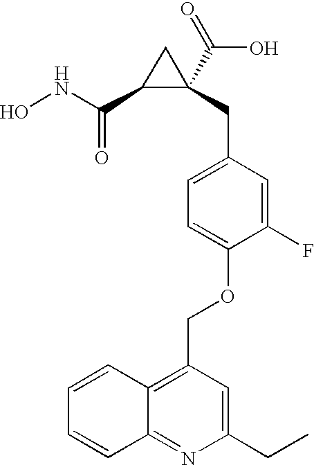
ONC(C1C(C(=O)O)(CC2=CC=C(OCC3=C4C(=NC(CC)=C3)C=CC=C4)C(F)=C2)C1)=O
